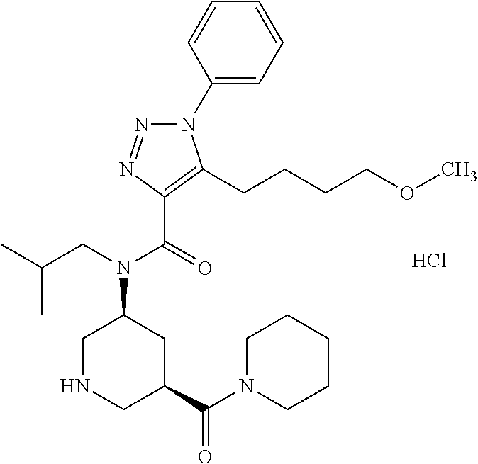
C1(N2N=NC(C(=O)N(CC(C)C)C3CNCC(C(=O)N4CCCCC4)C3)=C2CCCCOC)=CC=CC=C1.Cl
